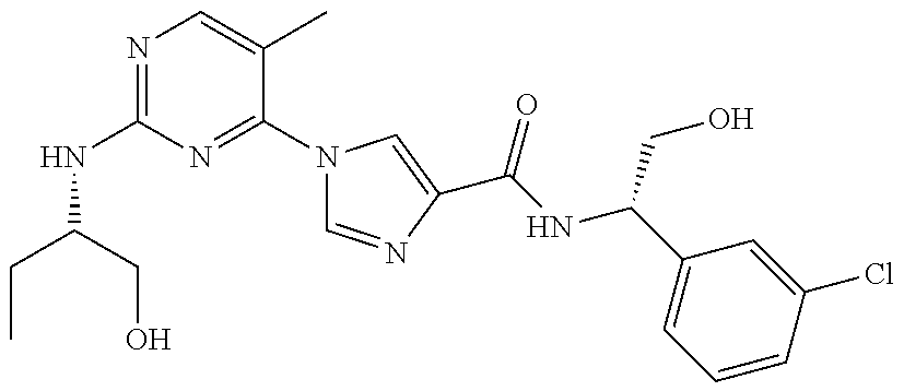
N(C1=NC=C(C)C(N2C=NC(C(=O)NC(CO)C3=CC=CC(Cl)=C3)=C2)=N1)C(CC)CO
